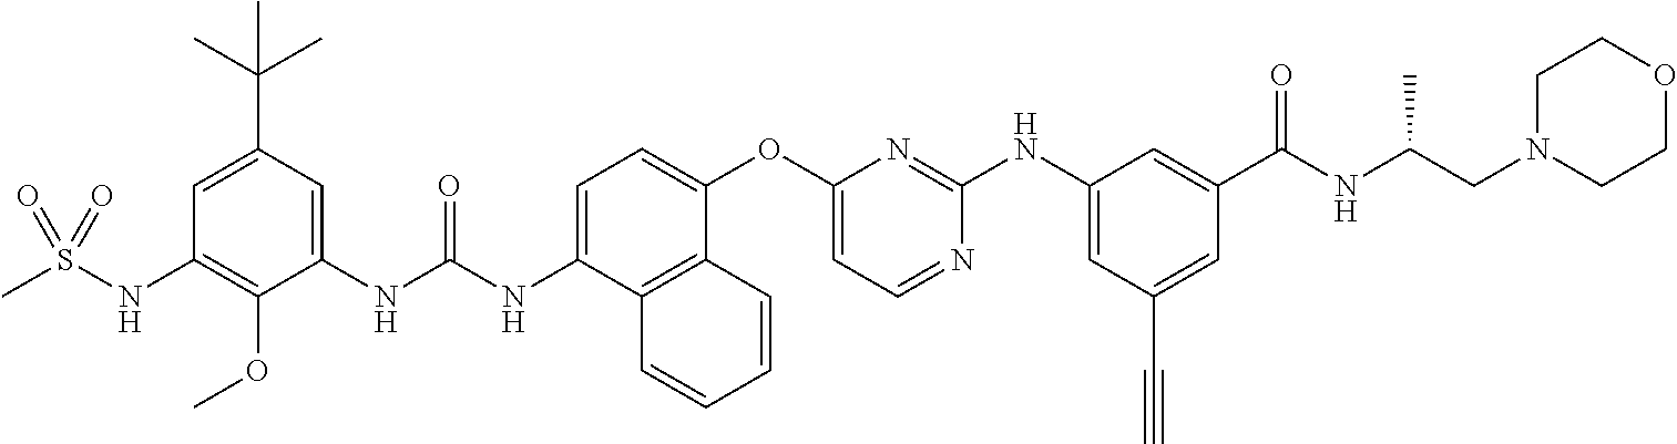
C1(C(C)(C)C)=CC(NS(C)(=O)=O)=C(OC)C(NC(NC2=CC=C(OC3=CC=NC(NC4=CC(C#C)=CC(C(NC(CN5CCOCC5)C)=O)=C4)=N3)C3=C2C=CC=C3)=O)=C1
